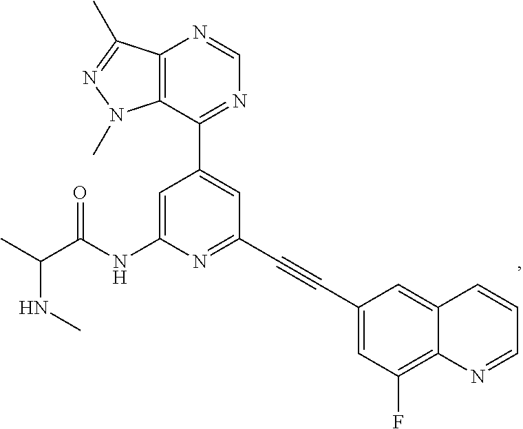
N(C(C)C(NC1=CC(C2=NC=NC3=C2N(C)N=C3C)=CC(C#CC2=CC(F)=C3C(=C2)C=CC=N3)=N1)=O)C
